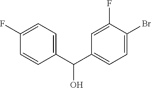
C1=C(C(C2=CC=C(Br)C(F)=C2)O)C=CC(F)=C1
